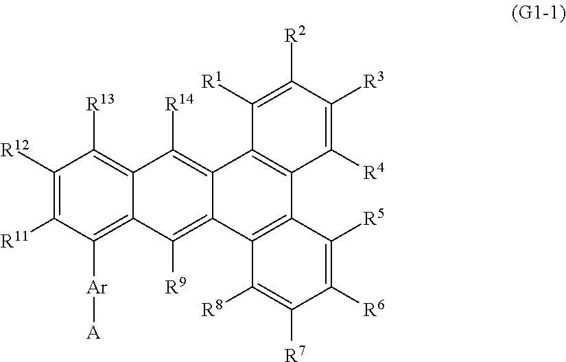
C1([R9])=C2C(=C([R14])C3=C([R13])C([R12])=C([R11])C([Ar][A])=C13)C1=C(C3=C2C([R8])=C([R7])C([R6])=C3[R5])C([R4])=C([R3])C([R2])=C1[R1]
